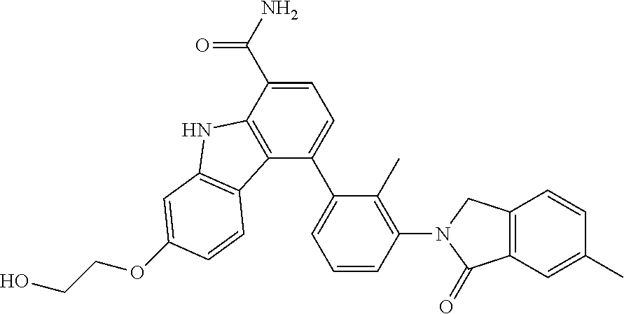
C1=C(C(=O)N)C2=C(C(C3=CC=CC(N4CC5=C(C=C(C)C=C5)C4=O)=C3C)=C1)C1=C(N2)C=C(OCCO)C=C1
